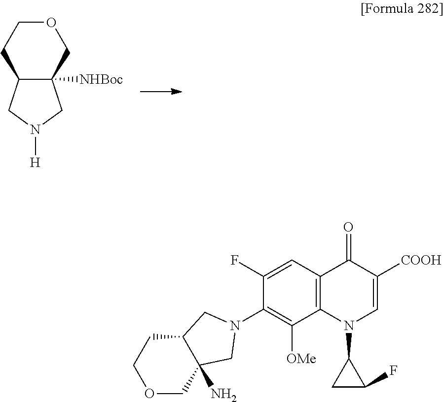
C12C([NHBoc])(CN([H])C1)COCC2.C12=C(C=C(F)C(N3CC4(N)C(CCOC4)C3)=C1[OMe])C(=O)C([COOH])=CN2C1CC1F
